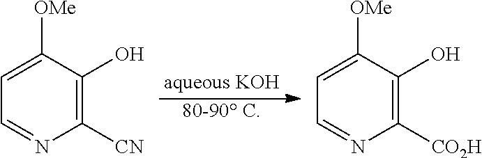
C1=C([OMe])C(O)=C([CN])N=C1.C1=C([OMe])C(O)=C([CO2H])N=C1.[aqueous KOH].[80-90 C]
